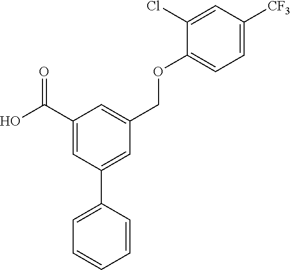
C1(C(O)=O)=CC(C2=CC=CC=C2)=CC(COC2=CC=C([CF3])C=C2Cl)=C1
